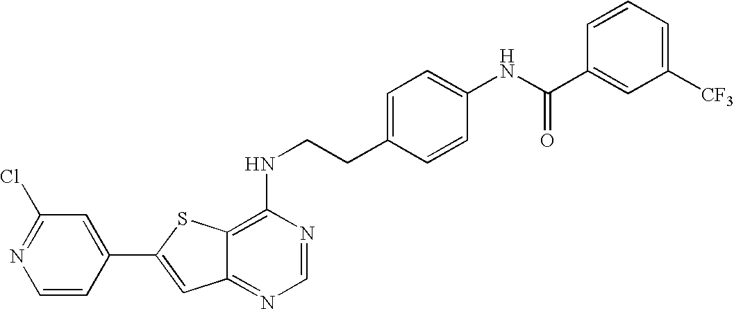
C1=CC(C2=CC3=NC=NC(NCCC4=CC=C(NC(C5=CC([CF3])=CC=C5)=O)C=C4)=C3S2)=CC(Cl)=N1
